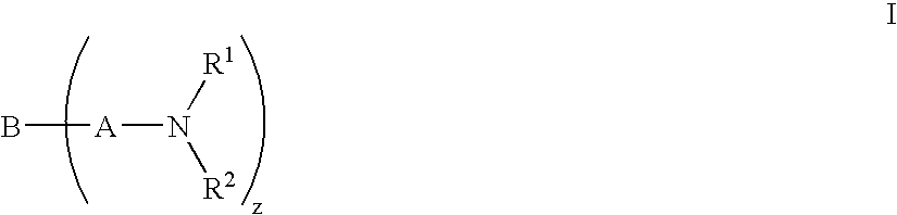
[A](N([R1])[R2])B
